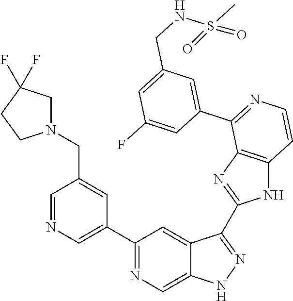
C1=NC=C(C2=NC=C3C(=C2)C(C2=NC4=C(N2)C=CN=C4C2=CC(CNS(C)(=O)=O)=CC(F)=C2)=NN3)C=C1CN1CC(F)(F)CC1
